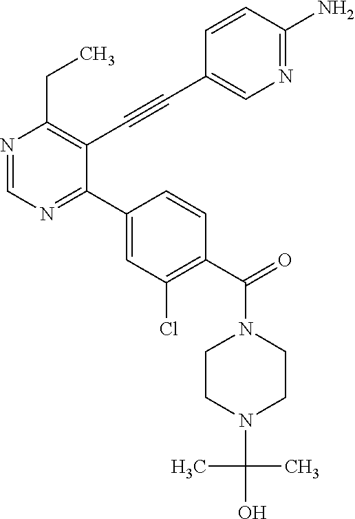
N1=CN=C(C2=CC(Cl)=C(C(=O)N3CCN(C(O)(C)C)CC3)C=C2)C(C#CC2=CN=C(N)C=C2)=C1CC
